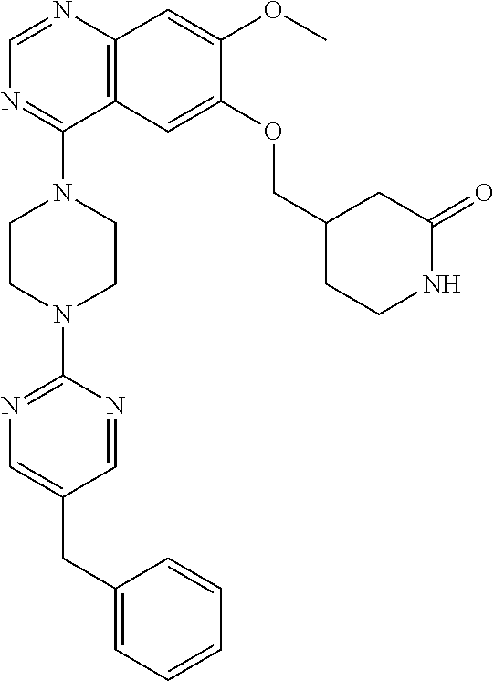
C12=C(N=CN=C1N1CCN(C3=NC=C(CC4=CC=CC=C4)C=N3)CC1)C=C(OC)C(OCC1CCNC(=O)C1)=C2
